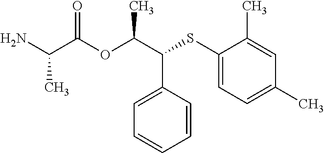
C1=C(C(C(OC(C(N)C)=O)C)SC2=CC=C(C)C=C2C)C=CC=C1
